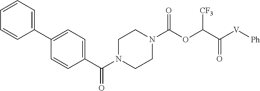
C1(C2=CC=CC=C2)=CC=C(C(N2CCN(C(OC(C(=O)[V][Ph])[CF3])=O)CC2)=O)C=C1
